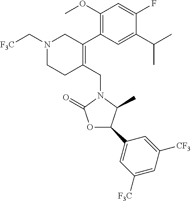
C1(OC)=C(C2=C(CN3C(=O)OC(C4=CC([F3C])=CC([CF3])=C4)C3C)CCN(C[F3C])C2)C=C(C(C)C)C(F)=C1
